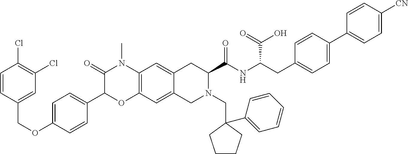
C1=CC(COC2=CC=C(C3OC4=C(N(C)C3=O)C=C3C(=C4)CN(CC4(C5=CC=CC=C5)CCCC4)C(C(NC(C(=O)O)CC4=CC=C(C5=CC=C([CN])C=C5)C=C4)=O)C3)C=C2)=CC(Cl)=C1Cl
